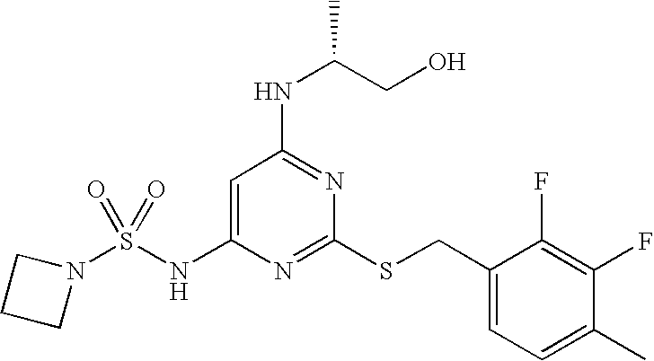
C1=C(NS(N2CCC2)(=O)=O)N=C(SCC2=CC=C(C)C(F)=C2F)N=C1NC(CO)C
